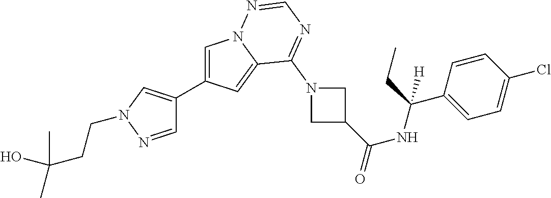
C1=C(C2=CN(CCC(C)(C)O)N=C2)C=C2N1N=CN=C2N1CC(C(NC(C2=CC=C(Cl)C=C2)(CC)[H])=O)C1
